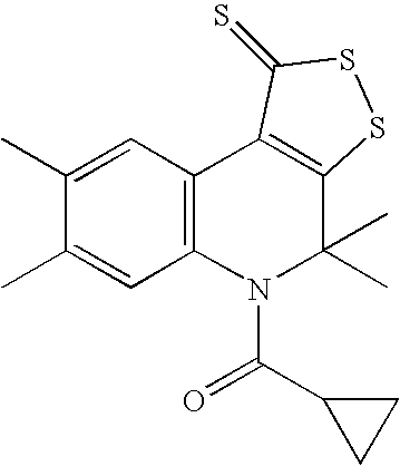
C12=C(C=C(C)C(C)=C1)C1=C(C(C)(C)N2C(C2CC2)=O)SSC1=S
